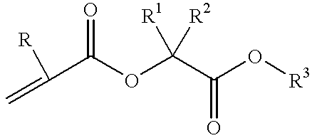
C=C([R])C(OC(C(=O)O[R3])([R1])[R2])=O
